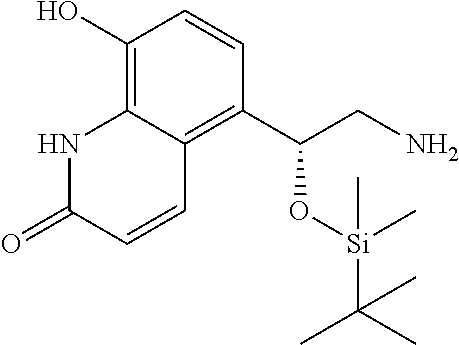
C1(O)=C2C(=C(C(CN)O[Si](C(C)(C)C)(C)C)C=C1)C=CC(=O)N2
